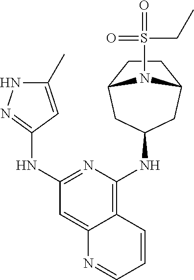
C1(C)=CC(NC2=NC(NC3CC4CCC(C3)N4S(=O)(=O)CC)=C3C(=C2)N=CC=C3)=NN1
